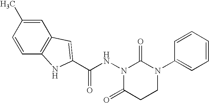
C12=C(C=C(C)C=C1)C=C(C(NN1C(=O)CCN(C3=CC=CC=C3)C1=O)=O)N2
